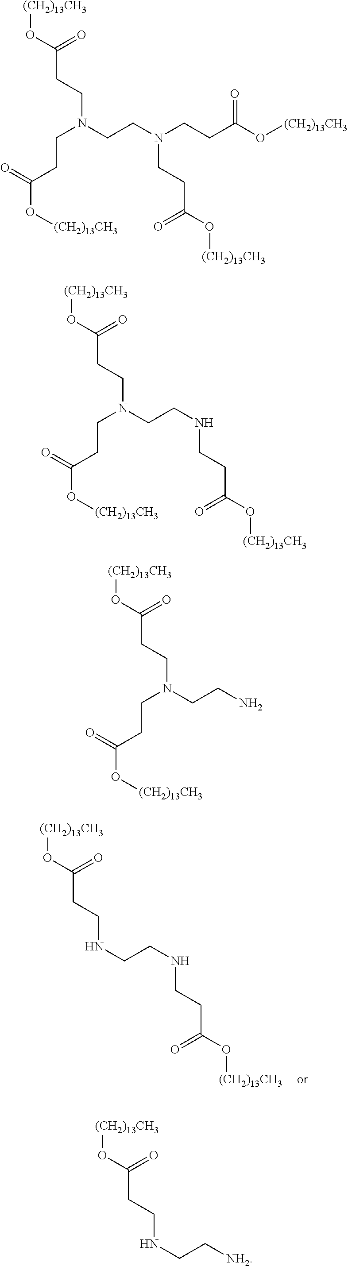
[(CH2)13CH3]OC(=O)CCNCCNCCC(O[(CH2)13CH3])=O.[(CH2)13CH3]OC(=O)CCN(CCC(=O)O[(CH2)13CH3])CCN(CCC(O[(CH2)13CH3])=O)CCC(O[(CH2)13CH3])=O.[(CH2)13CH3]OC(=O)CCN(CCC(=O)O[(CH2)13CH3])CCNCCC(O[(CH2)13CH3])=O.[(CH2)13CH3]OC(=O)CCN(CCC(=O)O[(CH2)13CH3])CCN.[(CH2)13CH3]OC(=O)CCNCC[NH2]
